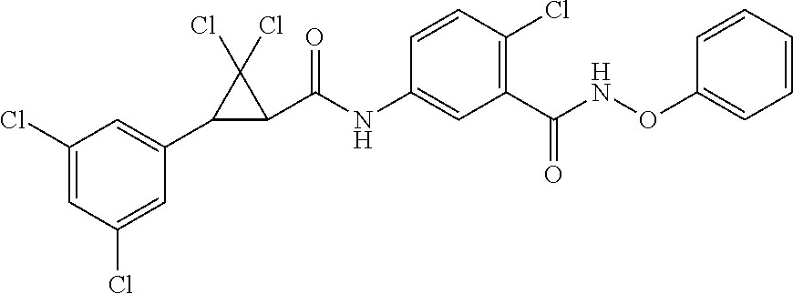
C1(Cl)=CC(Cl)=CC(C2C(C(NC3=CC(C(NOC4=CC=CC=C4)=O)=C(Cl)C=C3)=O)C2(Cl)Cl)=C1
